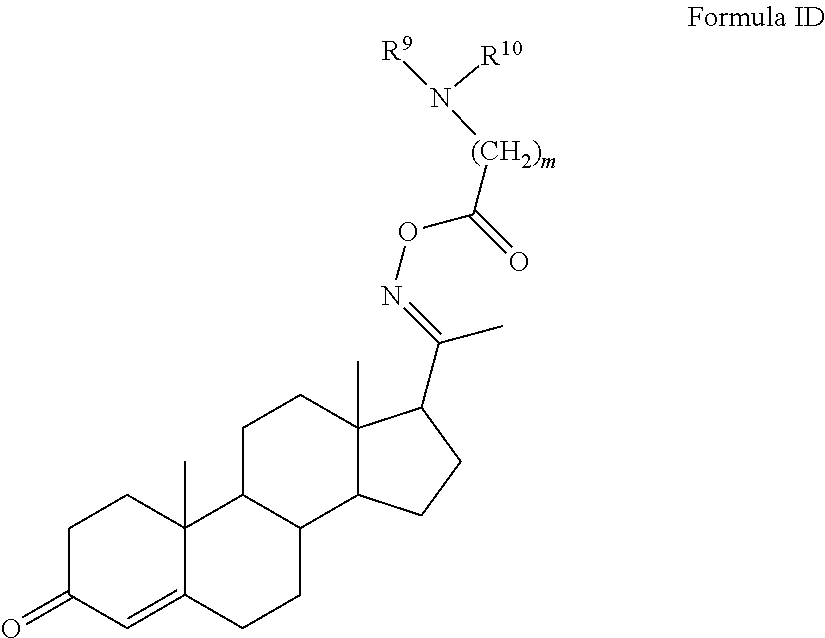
C1C(=O)C=C2C(C)(C1)C1C(CC2)C2C(C)(CC1)C(C(=NOC([(CH2)m]N([R9])[R10])=O)C)CC2
